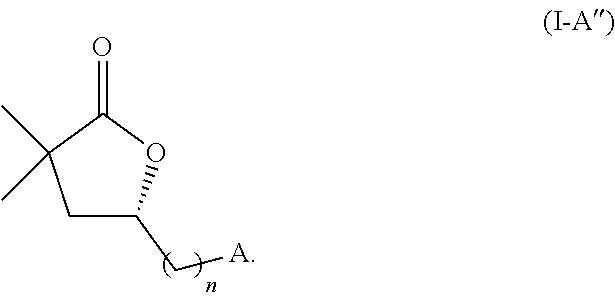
O=C1C(C)(C)CC(C[A])O1
